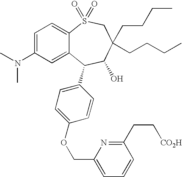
C1(N(C)C)=CC=C2C(=C1)C(C1=CC=C(OCC3=CC=CC(CC[CO2H])=N3)C=C1)C(O)C(CCCC)(CCCC)CS2(=O)=O
